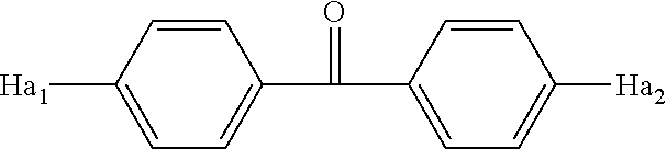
C1=C([Ha1])C=CC(C(C2=CC=C([Ha2])C=C2)=O)=C1
